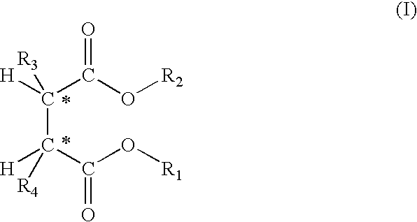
C(C(C(O[R1])=O)([H])[R4])(C(O[R2])=O)([H])[R3]
